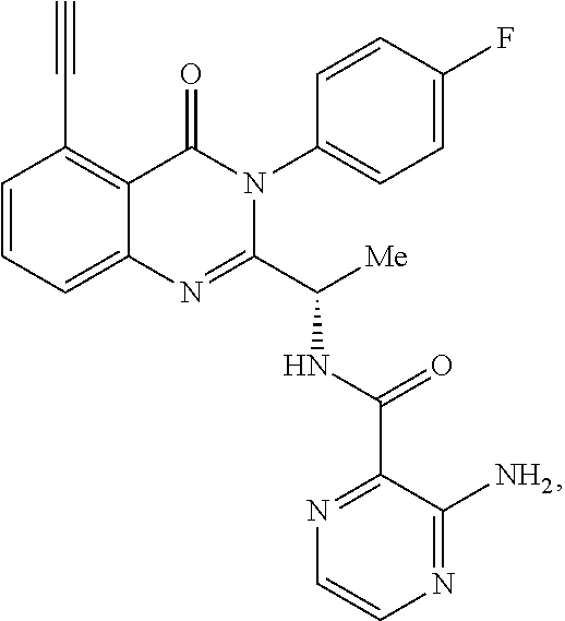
C1=CC=C2C(=C1C#C)C(=O)N(C1=CC=C(F)C=C1)C(C([Me])NC(=O)C1=NC=CN=C1N)=N2
